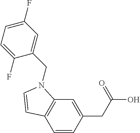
C1=CC(CC(O)=O)=CC2=C1C=CN2CC1=CC(F)=CC=C1F
